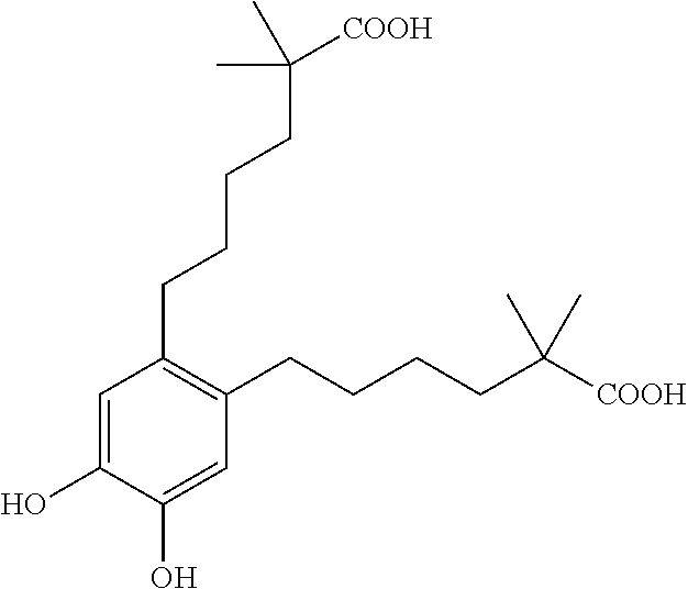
C1=C(O)C(O)=CC(CCCCC([COOH])(C)C)=C1CCCCC(C)([COOH])C
